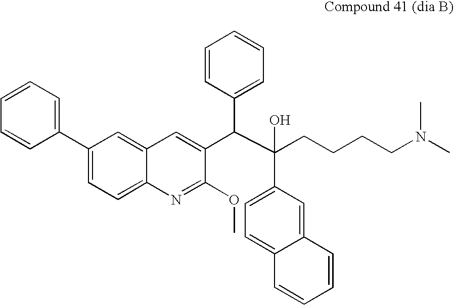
C1(C2=CC=C3C(=C2)C=C(C(C(CCCCN(C)C)(C2=CC=C4C(=C2)C=CC=C4)O)C2=CC=CC=C2)C(OC)=N3)=CC=CC=C1
